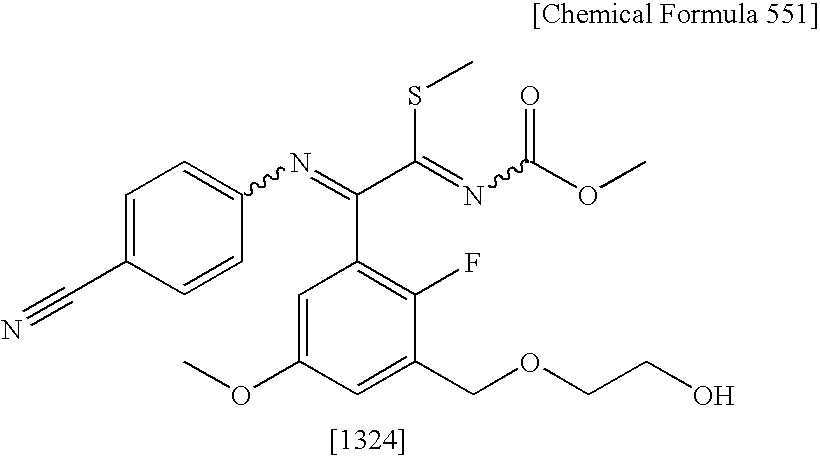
C1=C(OC)C=C(COCCO)C(F)=C1C(=NC1=CC=C(C#N)C=C1)C(=NC(OC)=O)SC
